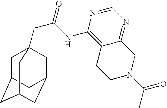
C1C2CC3CC(CC1(CC(=O)NC1=C4C(=NC=N1)CN(C(C)=O)CC4)C3)C2
